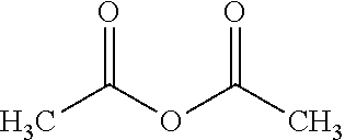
O=C(C)OC(C)=O
